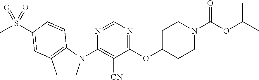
C1(N2CCC3=C2C=CC(S(C)(=O)=O)=C3)=C([CN])C(OC2CCN(C(=O)OC(C)C)CC2)=NC=N1
